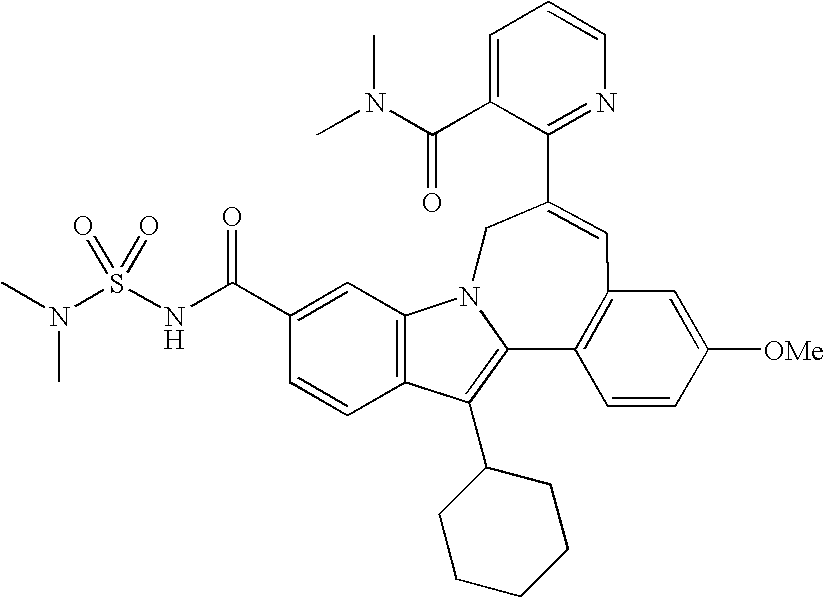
C1=C(C(N(C)C)=O)C(C2=CC3=C(C4=C(C5CCCCC5)C5=C(C=C(C(NS(N(C)C)(=O)=O)=O)C=C5)N4C2)C=CC([OMe])=C3)=NC=C1
